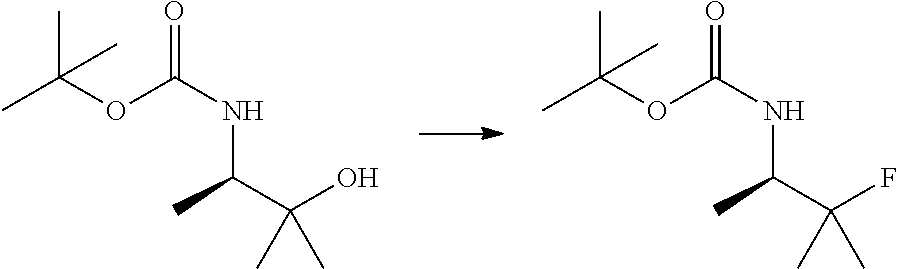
CC(OC(NC(C(F)(C)C)C)=O)(C)C.CC(OC(NC(C(O)(C)C)C)=O)(C)C
